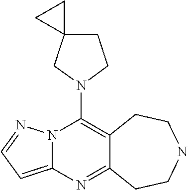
N12C(=CC=N1)N=C1C(=C2N2CCC3(C2)CC3)CCNCC1
